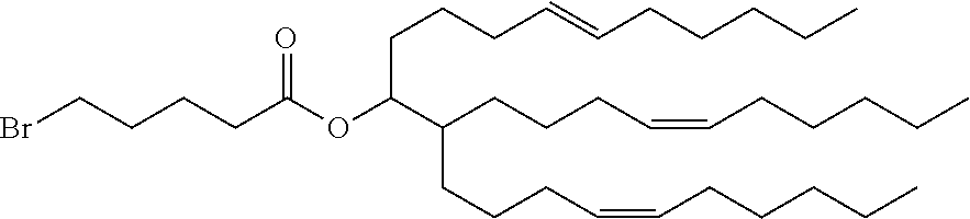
C(CCC=CCCCCC)C(C(CCCC=CCCCCC)CCCC=CCCCCC)OC(CCCCBr)=O
